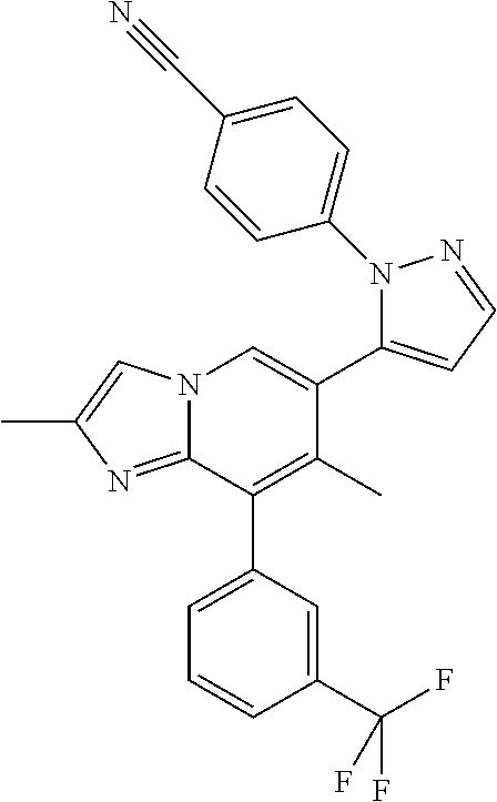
N12C(=NC(C)=C1)C(C1=CC=CC(C(F)(F)F)=C1)=C(C)C(C1=CC=NN1C1=CC=C(C#N)C=C1)=C2
